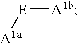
[E]([A1b])[A1a]
